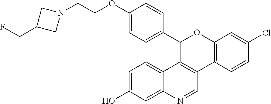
C1=C(O)C=C2C(=C1)C1=C(C=N2)C2=C(OC1C1=CC=C(OCCN3CC(CF)C3)C=C1)C=C(Cl)C=C2
